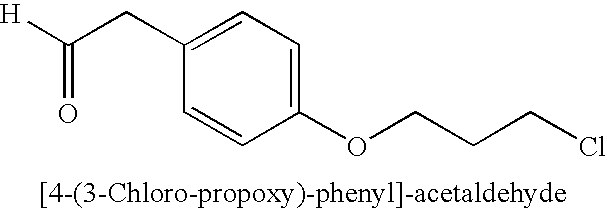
C1(CC([H])=O)=CC=C(OCCCCl)C=C1
